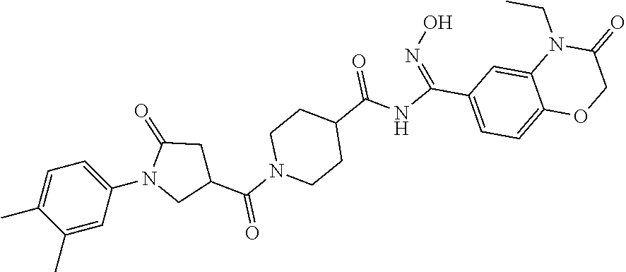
C1(C(N2CCC(C(NC(=NO)C3=CC=C4C(=C3)N(CC)C(=O)CO4)=O)CC2)=O)CC(=O)N(C2=CC=C(C)C(C)=C2)C1
